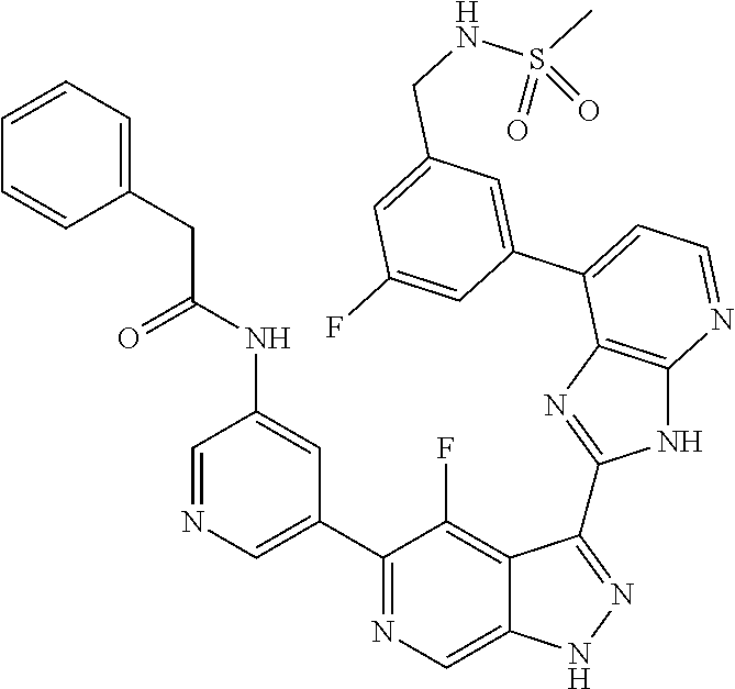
C1=NC=C(C2=NC=C3C(=C2F)C(C2=NC4=C(N2)N=CC=C4C2=CC(CNS(C)(=O)=O)=CC(F)=C2)=NN3)C=C1NC(=O)CC1=CC=CC=C1
